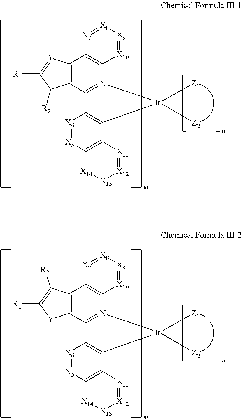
C12=N(C3=C([X7]=[X8][X9]=[X10]3)C3=C1C([R2])C([R1])=[Y]3)[Ir]([Z1])([Z2])C1=C2[X6]=[X5]C2=C1[X11]=[X12][X13][X14]2.C12=N(C3=C([X7]=[X8][X9]=[X10]3)C3=C1[Y]C([R1])=C3[R2])[Ir]([Z1])([Z2])C1=C2[X6]=[X5]C2=C1[X11]=[X12][X13][X14]2
